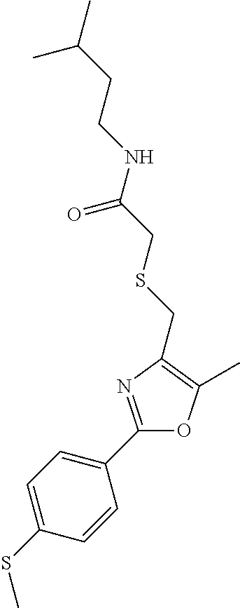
C1=C(SC)C=CC(C2=NC(CSCC(NCCC(C)C)=O)=C(C)O2)=C1
